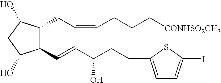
C1(C=CC(CCC2=CC=C(I)S2)O)C(CC=CCCC[CONHSO2CH3])C(O)CC1O
